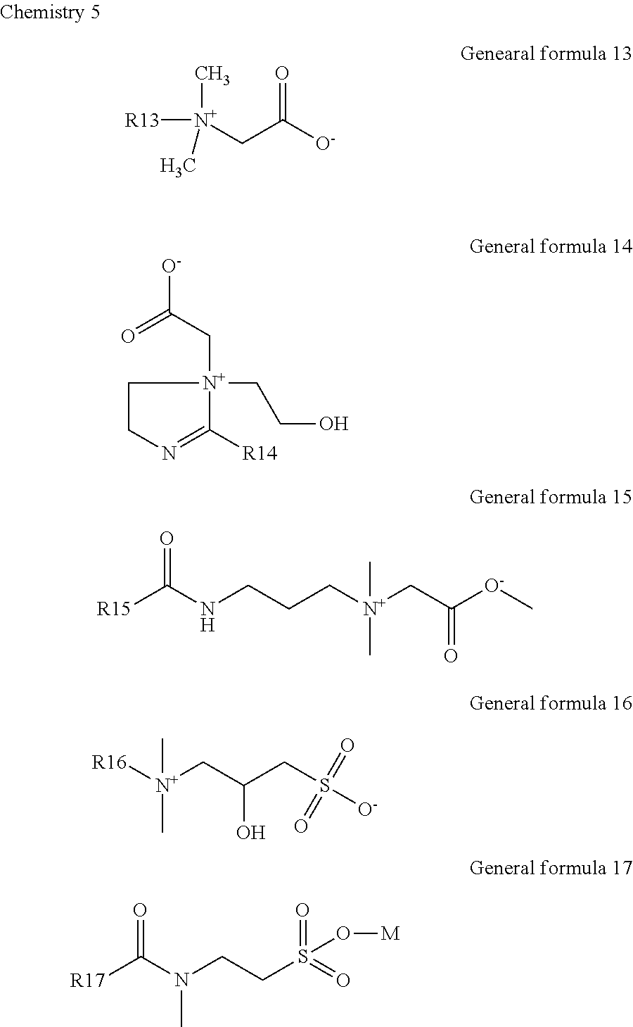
[R13][N+](CC([O-])=O)(C)C.[O-]C(=O)C[N+]1(CCO)CCN=C1[R14].[R15]C(NCCC[N+](CC([O-]C)=O)(C)C)=O.[R16][N+](CC(CS([O-])(=O)=O)O)(C)C.[R17]C(N(CCS(=O)(O[M])=O)C)=O
